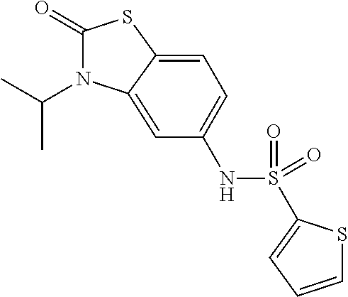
C1(=O)N(C(C)C)C2=CC(NS(=O)(=O)C3=CC=CS3)=CC=C2S1
